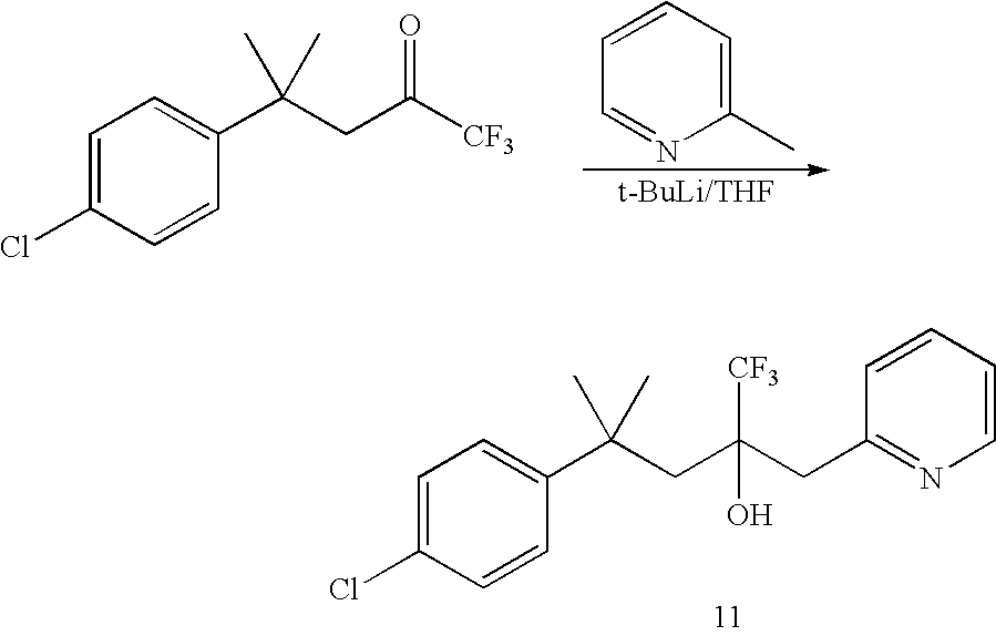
C1=CC=C(C)N=C1.C1=C(Cl)C=CC(C(CC([CF3])=O)(C)C)=C1.C1=C(Cl)C=CC(C(CC(CC2=NC=CC=C2)([CF3])O)(C)C)=C1
